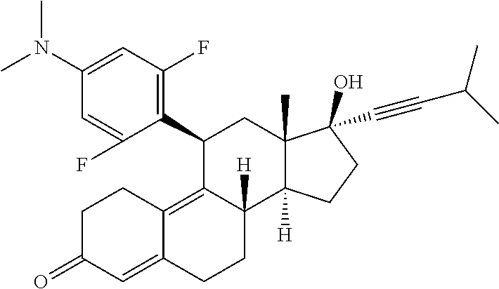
C1(C2=C(F)C=C(N(C)C)C=C2F)C2=C3C(=CC(=O)CC3)CCC2([H])C2([H])C(C)(C1)C(C#CC(C)C)(O)CC2
